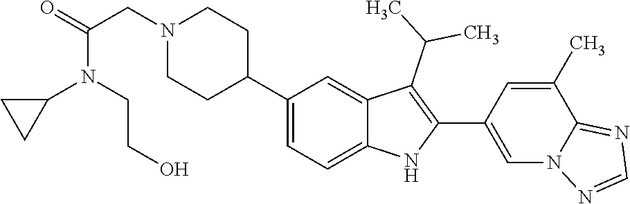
C1(C2CCN(CC(=O)N(C3CC3)CCO)CC2)=CC=C2C(=C1)C(C(C)C)=C(C1=CN3C(=NC=N3)C(C)=C1)N2
